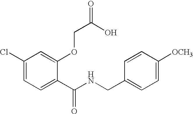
C1(Cl)=CC=C(C(NCC2=CC=C([OCH3])C=C2)=O)C(OCC(O)=O)=C1
